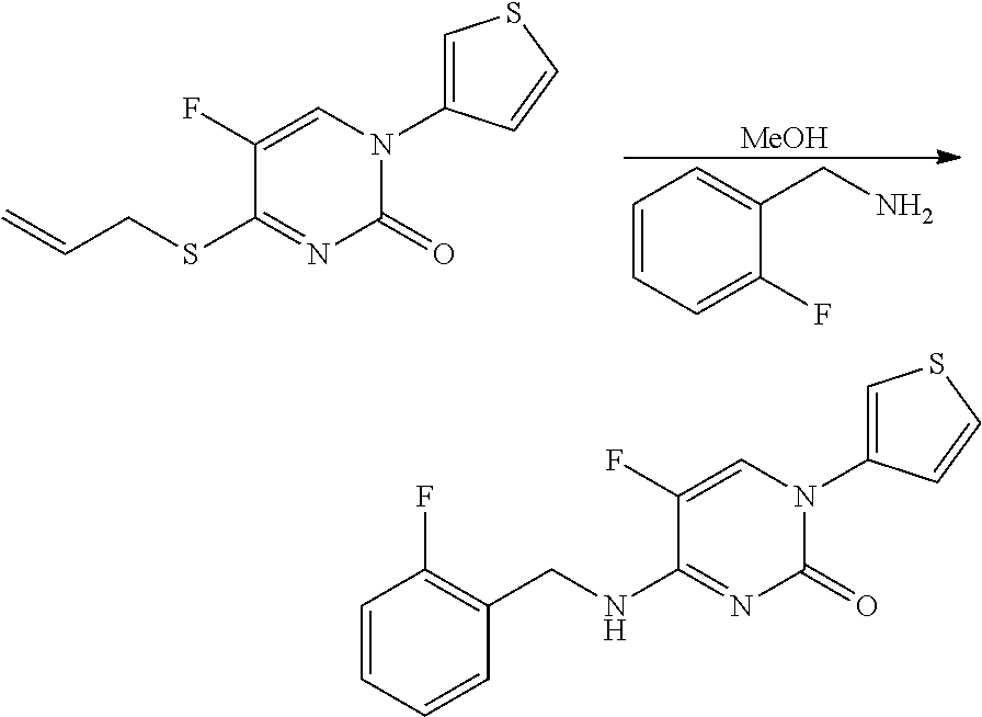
[MeOH].C1=CC=C(F)C(CN)=C1.C1(F)=CN(C2=CSC=C2)C(=O)N=C1SCC=C.C1(F)=CN(C2=CSC=C2)C(=O)N=C1NCC1=C(F)C=CC=C1
